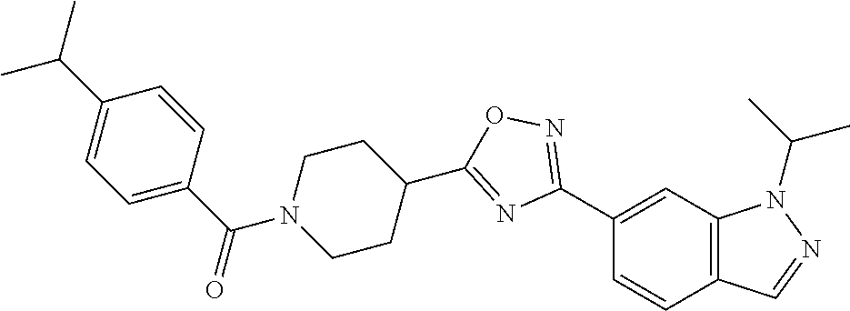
C1(C2=NOC(C3CCN(C(C4=CC=C(C(C)C)C=C4)=O)CC3)=N2)=CC2=C(C=C1)C=NN2C(C)C
